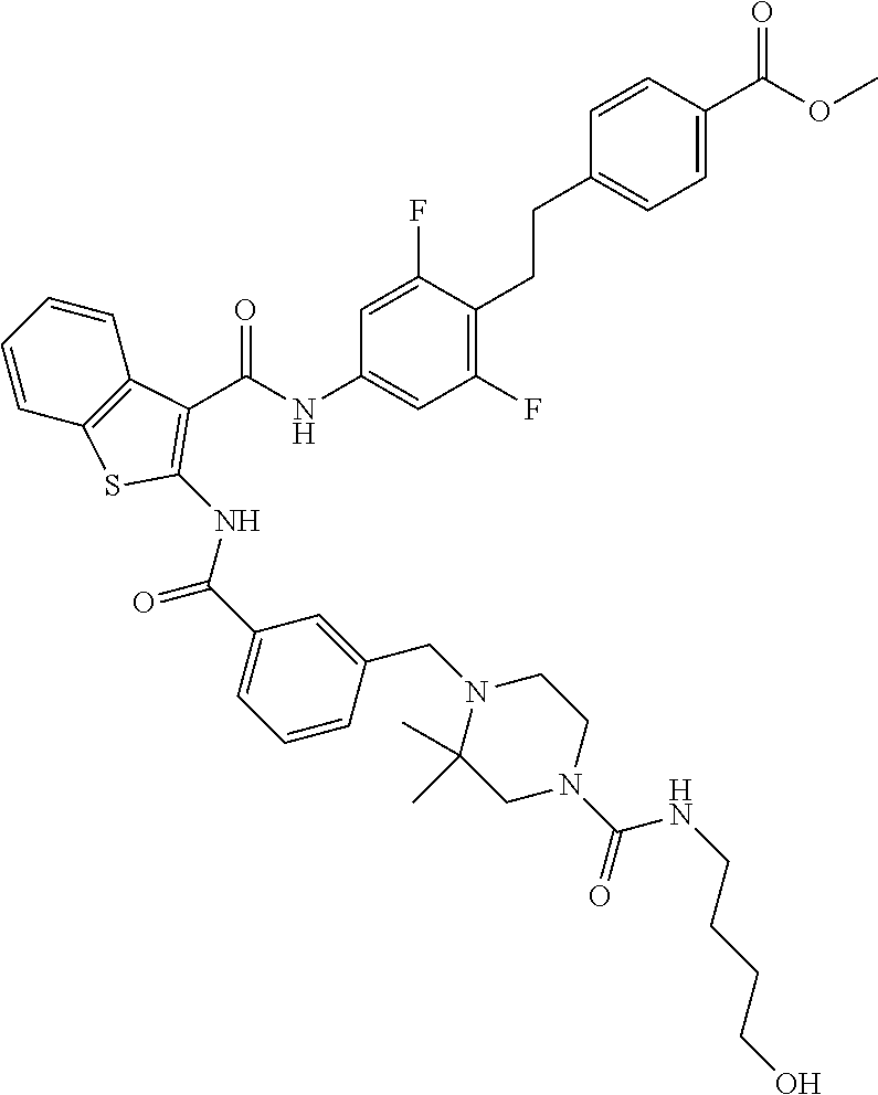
C1(F)=C(CCC2=CC=C(C(OC)=O)C=C2)C(F)=CC(NC(C2=C(NC(C3=CC=CC(CN4C(C)(C)CN(C(NCCCCO)=O)CC4)=C3)=O)SC3=C2C=CC=C3)=O)=C1
